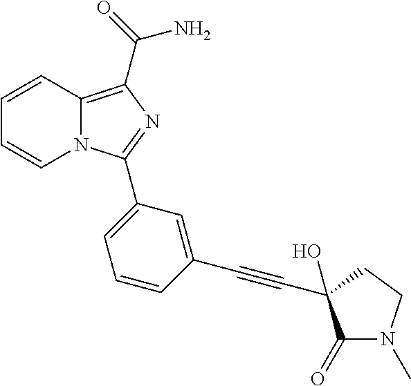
C1=CC2=C(C(=O)N)N=C(C3=CC=CC(C#CC4(O)C(=O)N(C)CC4)=C3)N2C=C1
